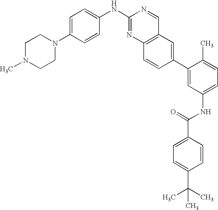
C1N(C)CCN(C2=CC=C(NC3=NC4=C(C=N3)C=C(C3=CC(NC(C5=CC=C(C(C)(C)C)C=C5)=O)=CC=C3C)C=C4)C=C2)C1
